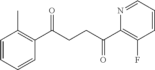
C1(C(CCC(C2=C(F)C=CC=N2)=O)=O)=C(C)C=CC=C1
